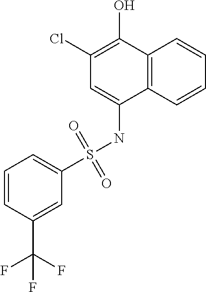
C1=C(S(NC2=CC(Cl)=C(O)C3=C2C=CC=C3)(=O)=O)C=C(C(F)(F)F)C=C1
